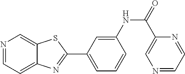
C1=C(NC(=O)C2=CN=CC=N2)C=CC=C1C1=NC2=CC=NC=C2S1
